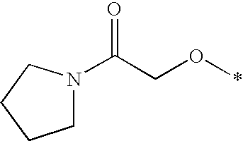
C1N(C(CO*)=O)CCC1
